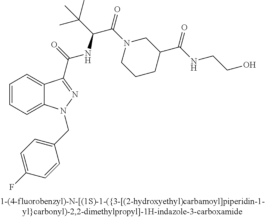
C1=CC=C2C(=C1)C(C(=O)NC(C(C)(C)C)C(N1CCCC(C(NCCO)=O)C1)=O)=NN2CC1=CC=C(F)C=C1
